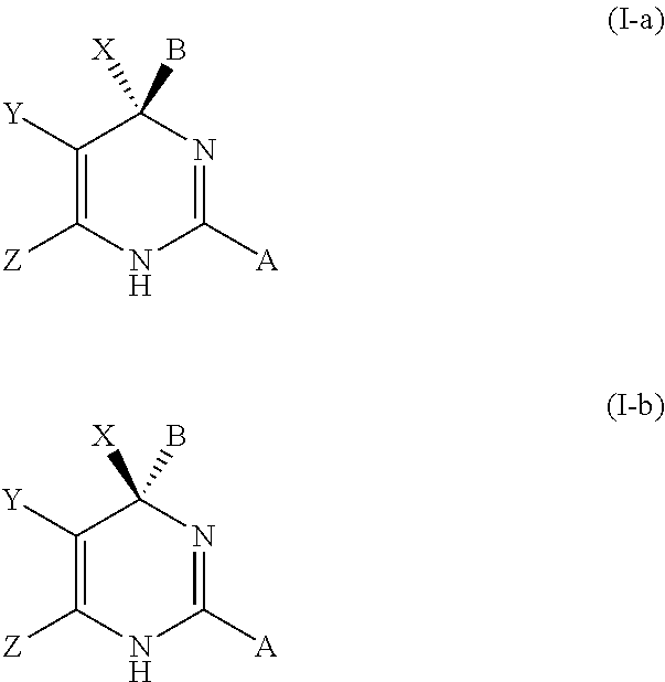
C1([Y])=C([Z])NC([A])=NC1([X])B.C1([Y])=C([Z])NC([A])=NC1([X])B
